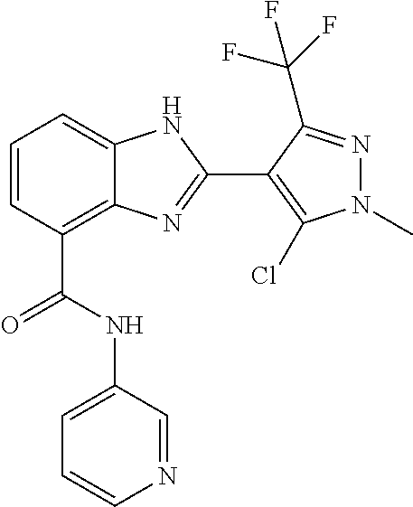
C1=CC(C(=O)NC2=CC=CN=C2)=C2C(=C1)NC(C1=C(Cl)N(C)N=C1C(F)(F)F)=N2
